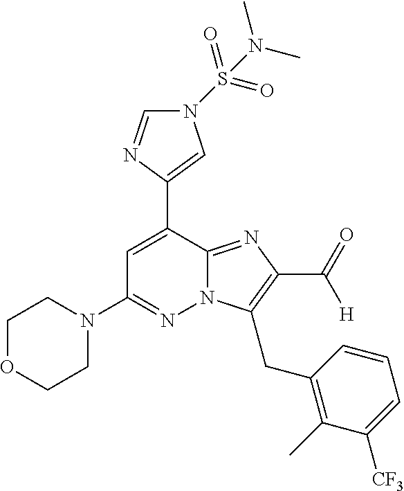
N1(S(N(C)C)(=O)=O)C=NC(C2=CC(N3CCOCC3)=NN3C2=NC(C(=O)[H])=C3CC2=C(C)C([CF3])=CC=C2)=C1
